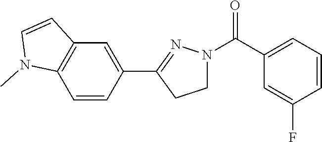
C1(C2=NN(C(C3=CC=CC(F)=C3)=O)CC2)=CC2=C(C=C1)N(C)C=C2
